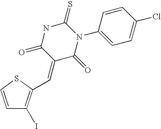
C1=CSC(C=C2C(=O)N(C3=CC=C(Cl)C=C3)C(=S)NC2=O)=C1I
